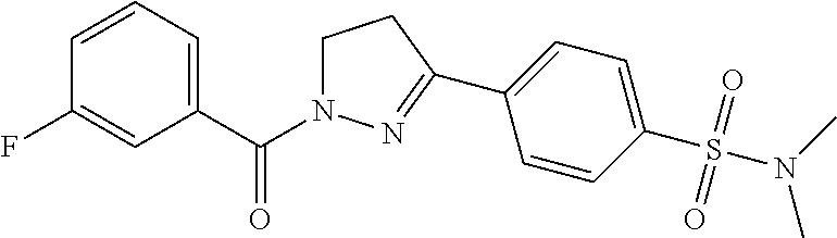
C1=CC=C(C(N2CCC(C3=CC=C(S(N(C)C)(=O)=O)C=C3)=N2)=O)C=C1F
